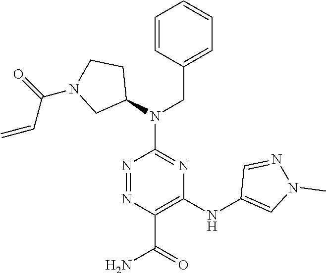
N(C1=NC(NC2=CN(C)N=C2)=C(C(=O)N)N=N1)(CC1=CC=CC=C1)C1CCN(C(=O)C=C)C1
